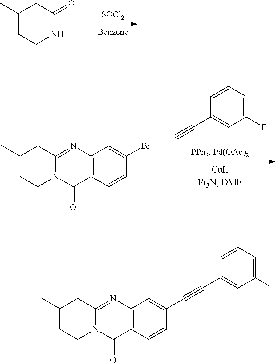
C1C(C)CC(=O)NC1.[SOCl2].C1=CC=C(F)C=C1C#C.C1(C)CCN2C(=NC3=C(C2=O)C=CC(Br)=C3)C1.C1(C)CCN2C(=NC3=C(C2=O)C=CC(C#CC2=CC(F)=CC=C2)=C3)C1
